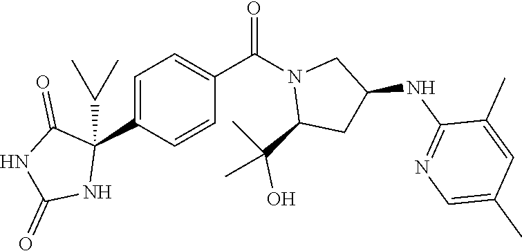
C1=C(C2(C(C)C)C(=O)NC(=O)N2)C=CC(C(N2C(C(O)(C)C)CC(NC3=NC=C(C)C=C3C)C2)=O)=C1
